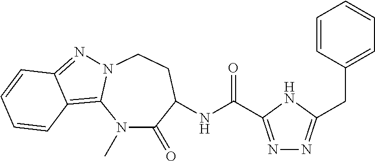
C12=C3N(N=C1C=CC=C2)CCC(NC(=O)C1=NN=C(CC2=CC=CC=C2)N1)C(=O)N3C
